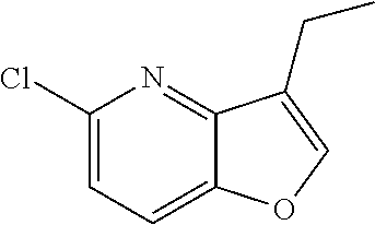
C1(Cl)=CC=C2C(=N1)C(CC)=CO2
